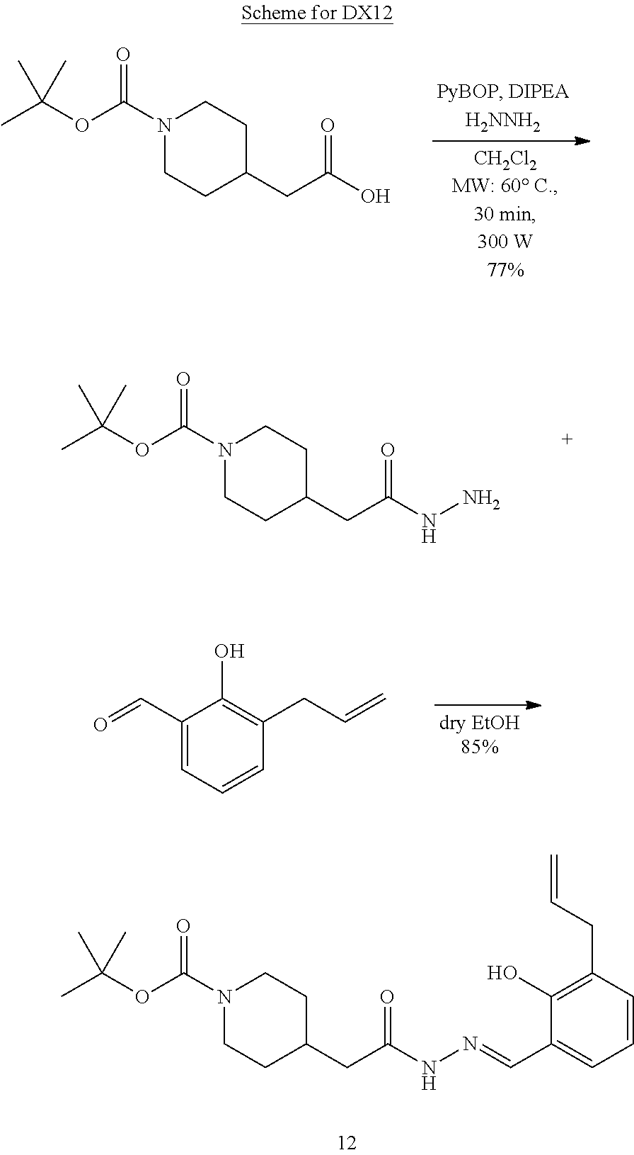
N1(C(OC(C)(C)C)=O)CCC(CC(O)=O)CC1.N1(C(OC(C)(C)C)=O)CCC(CC(NN)=O)CC1.C1(C=O)=CC=CC(CC=C)=C1O.N1(C(OC(C)(C)C)=O)CCC(CC(NN=CC2=CC=CC(CC=C)=C2O)=O)CC1
